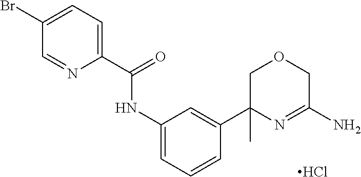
C1(NC(=O)C2=CC=C(Br)C=N2)=CC=CC(C2(C)N=C(N)COC2)=C1.Cl
